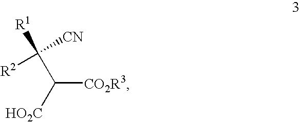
C([CO2R3])([HO2C])C([CN])([R2])[R1]
